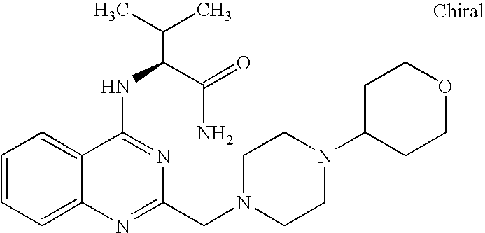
C1=CC=C2C(=C1)C(NC(C(N)=O)C(C)C)=NC(CN1CCN(C3CCOCC3)CC1)=N2
